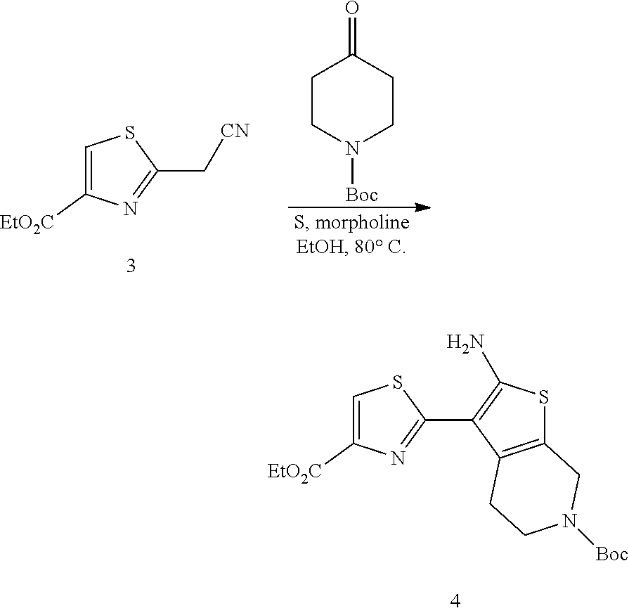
C1CN([Boc])CCC1=O.C1=C([EtO2C])N=C(C[CN])S1.C1=C([EtO2C])N=C(C2=C(N)SC3=C2CCN([Boc])C3)S1
